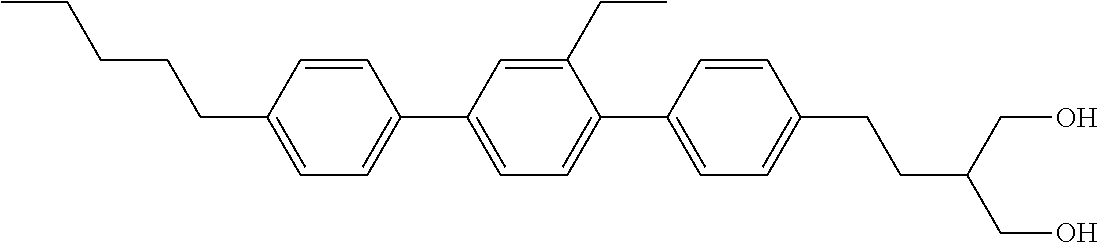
C1(CC)=CC(C2=CC=C(CCCCC)C=C2)=CC=C1C1=CC=C(CCC(CO)CO)C=C1
